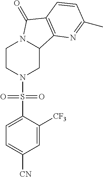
C1CN(S(C2=CC=C([CN])C=C2[CF3])(=O)=O)CC2N1C(=O)C1=C2N=C(C)C=C1
